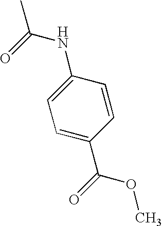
CC(=O)NC1=CC=C(C(=O)OC)C=C1
